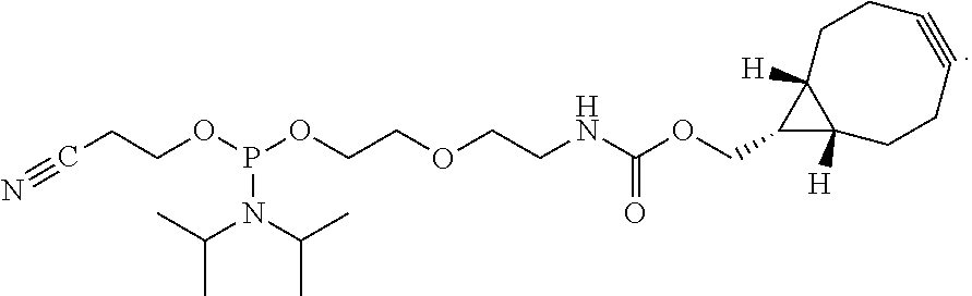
C1CC2([H])C([H])(CCC#C1)C2COC(NCCOCCOP(OCCC#N)N(C(C)C)C(C)C)=O
